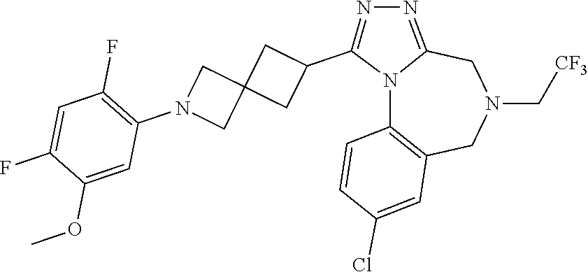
N12C3=C(CN(C[CF3])CC1=NN=C2C1CC2(C1)CN(C1=C(F)C=C(F)C(OC)=C1)C2)C=C(Cl)C=C3
